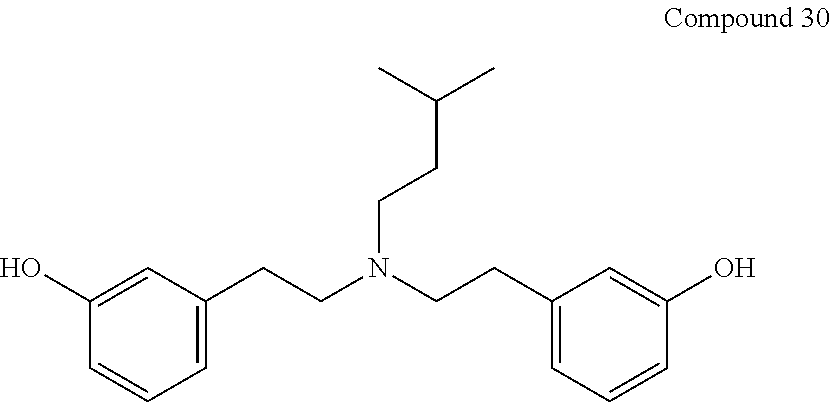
C1=C(CCN(CCC2=CC=CC(O)=C2)CCC(C)C)C=C(O)C=C1
